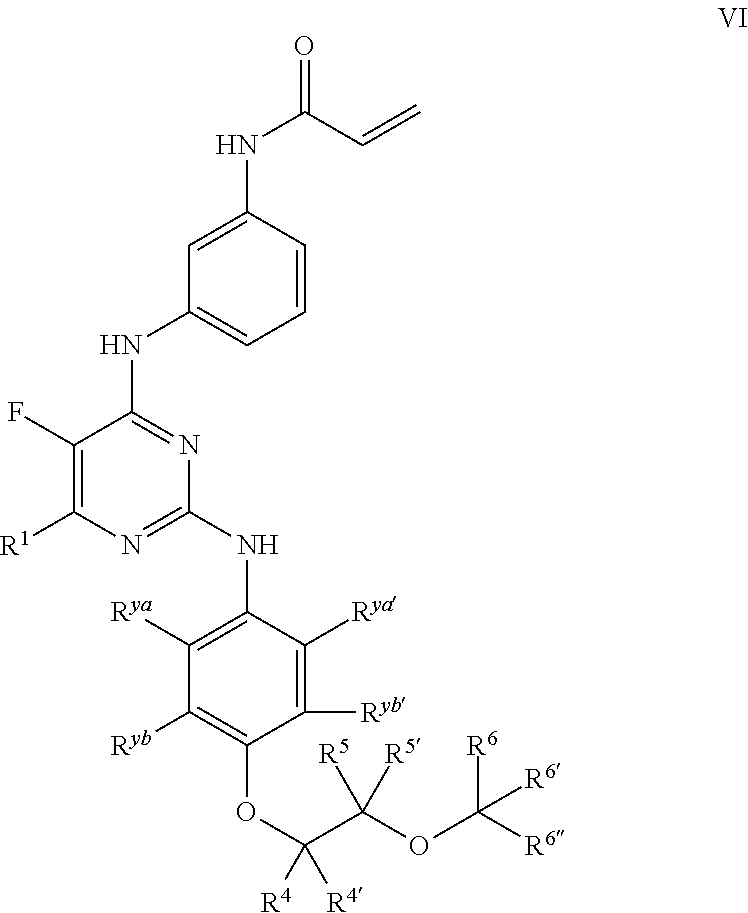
C1(F)=C([R1])N=C(NC2=C([Rya])C([Ryb])=C(OC([R4])([R4])C(OC([R6])([R6])[R6])([R5])[R5])C([Ryb])=C2[Rya])N=C1NC1=CC=CC(NC(=O)C=C)=C1
